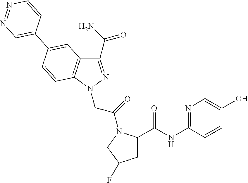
C1(C(N)=O)=NN(CC(=O)N2C(C(=O)NC3=NC=C(O)C=C3)CC(F)C2)C2=C1C=C(C1=CN=NC=C1)C=C2
